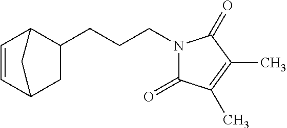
C1=CC2CC(CCCN3C(=O)C(C)=C(C)C3=O)C1C2
